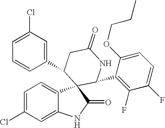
C1=C(Cl)C=C2C(=C1)C1(C(=O)N2)C(C2=C(F)C(F)=CC=C2OCCC)NC(=O)CC1C1=CC(Cl)=CC=C1
